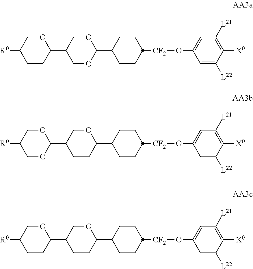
[R0]C1CCC(C2COC(C3CCC([CF2]OC4=CC([L21])=C([X0])C([L22])=C4)CC3)OC2)OC1.[R0]C1COC(C2COC(C3CCC([CF2]OC4=CC([L21])=C([X0])C([L22])=C4)CC3)CC2)OC1.[R0]C1CCC(C2COC(C3CCC([CF2]OC4=CC([L21])=C([X0])C([L22])=C4)CC3)CC2)OC1
